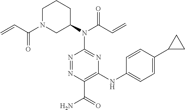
C1(N(C2CCCN(C(C=C)=O)C2)C(C=C)=O)=NC(NC2=CC=C(C3CC3)C=C2)=C(C(=O)N)N=N1
